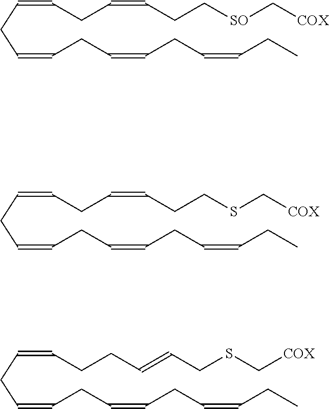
C(C=CCC=CCC=CCC)C=CCC=CCC[SO]C[COX].C(C=CCC=CCC=CCC)C=CCC=CCCSC[COX].C(C=CCC=CCC=CCC)C=CCCC=CCSC[COX]
